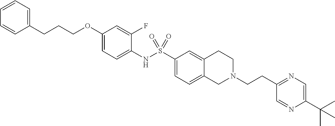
C1(OCCCC2=CC=CC=C2)=CC=C(NS(C2=CC=C3C(=C2)CCN(CCC2=NC=C(C(C)(C)C)N=C2)C3)(=O)=O)C(F)=C1
